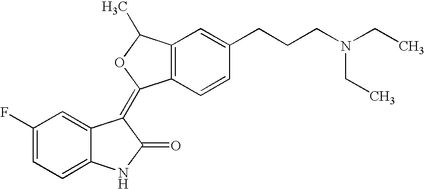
C1=C2C(=CC=C1F)NC(=O)C2=C1C2=C(C=C(CCCN(CC)CC)C=C2)C(C)O1
